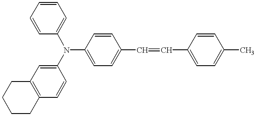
C1=CC(N(C2=CC3=C(C=C2)CCCC3)C2=CC=C(C=CC3=CC=C(C)C=C3)C=C2)=CC=C1
